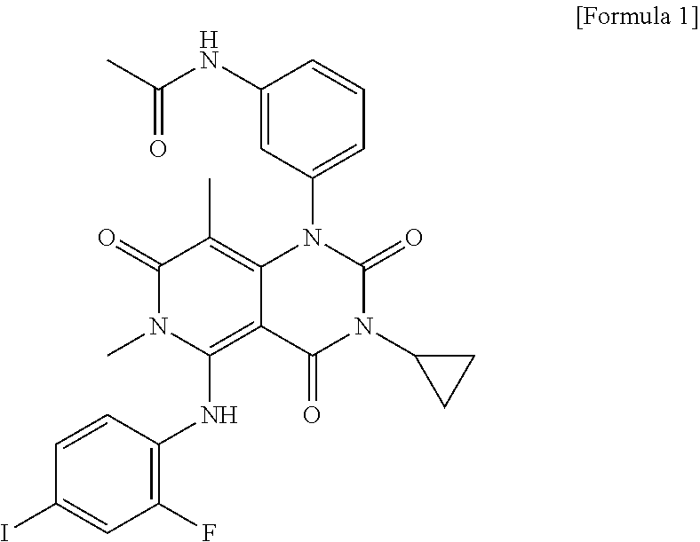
C1(NC(C)=O)=CC(N2C3=C(C)C(=O)N(C)C(NC4=C(F)C=C(I)C=C4)=C3C(=O)N(C3CC3)C2=O)=CC=C1
